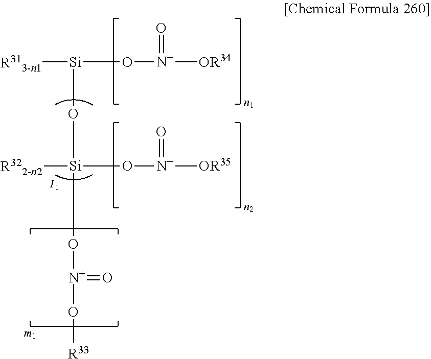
[R313-n1][Si](O[N+](=O)[OR34])O[Si]([R322-n2])(O[N+](=O)[OR35])O[N+](=O)O[R33]
